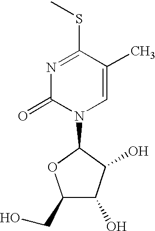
C1(CO)C(O)C(O)C(N2C=C(C)C(SC)=NC2=O)O1
